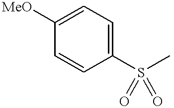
C1=C([MeO])C=CC(S(C)(=O)=O)=C1
